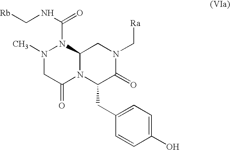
C(NC(N1N(C)CC(=O)N2C1CN(C[Ra])C(=O)C2CC1=CC=C(O)C=C1)=O)[Rb]
